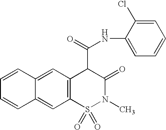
C1=CC2=CC3=C(C=C2C=C1)S(=O)(=O)N(C)C(=O)C3C(NC1=CC=CC=C1Cl)=O
